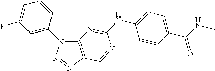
C12=C(N=NN1C1=CC(F)=CC=C1)C=NC(NC1=CC=C(C(NC)=O)C=C1)=N2
